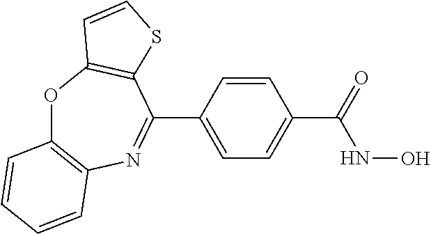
O1C2=C(N=C(C3=CC=C(C(NO)=O)C=C3)C3=C1C=CS3)C=CC=C2
